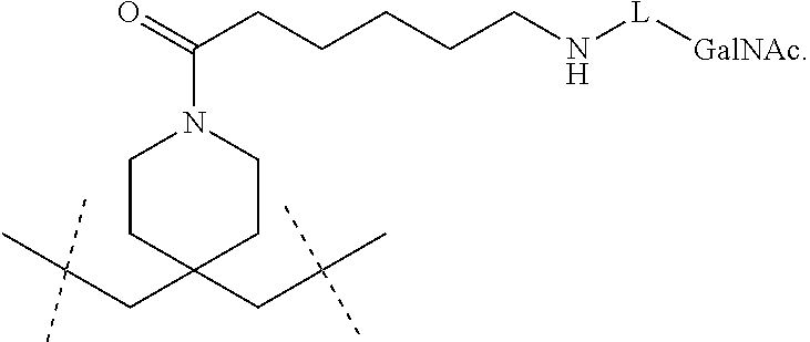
N1(C(=O)CCCCCN[L][GalNAc])CCC(CC(C)(C)C)(CC(C)(C)C)CC1
